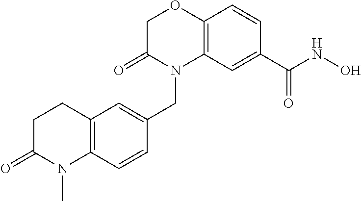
C1C(=O)N(CC2=CC3=C(C=C2)N(C)C(=O)CC3)C2=C(O1)C=CC(C(NO)=O)=C2
